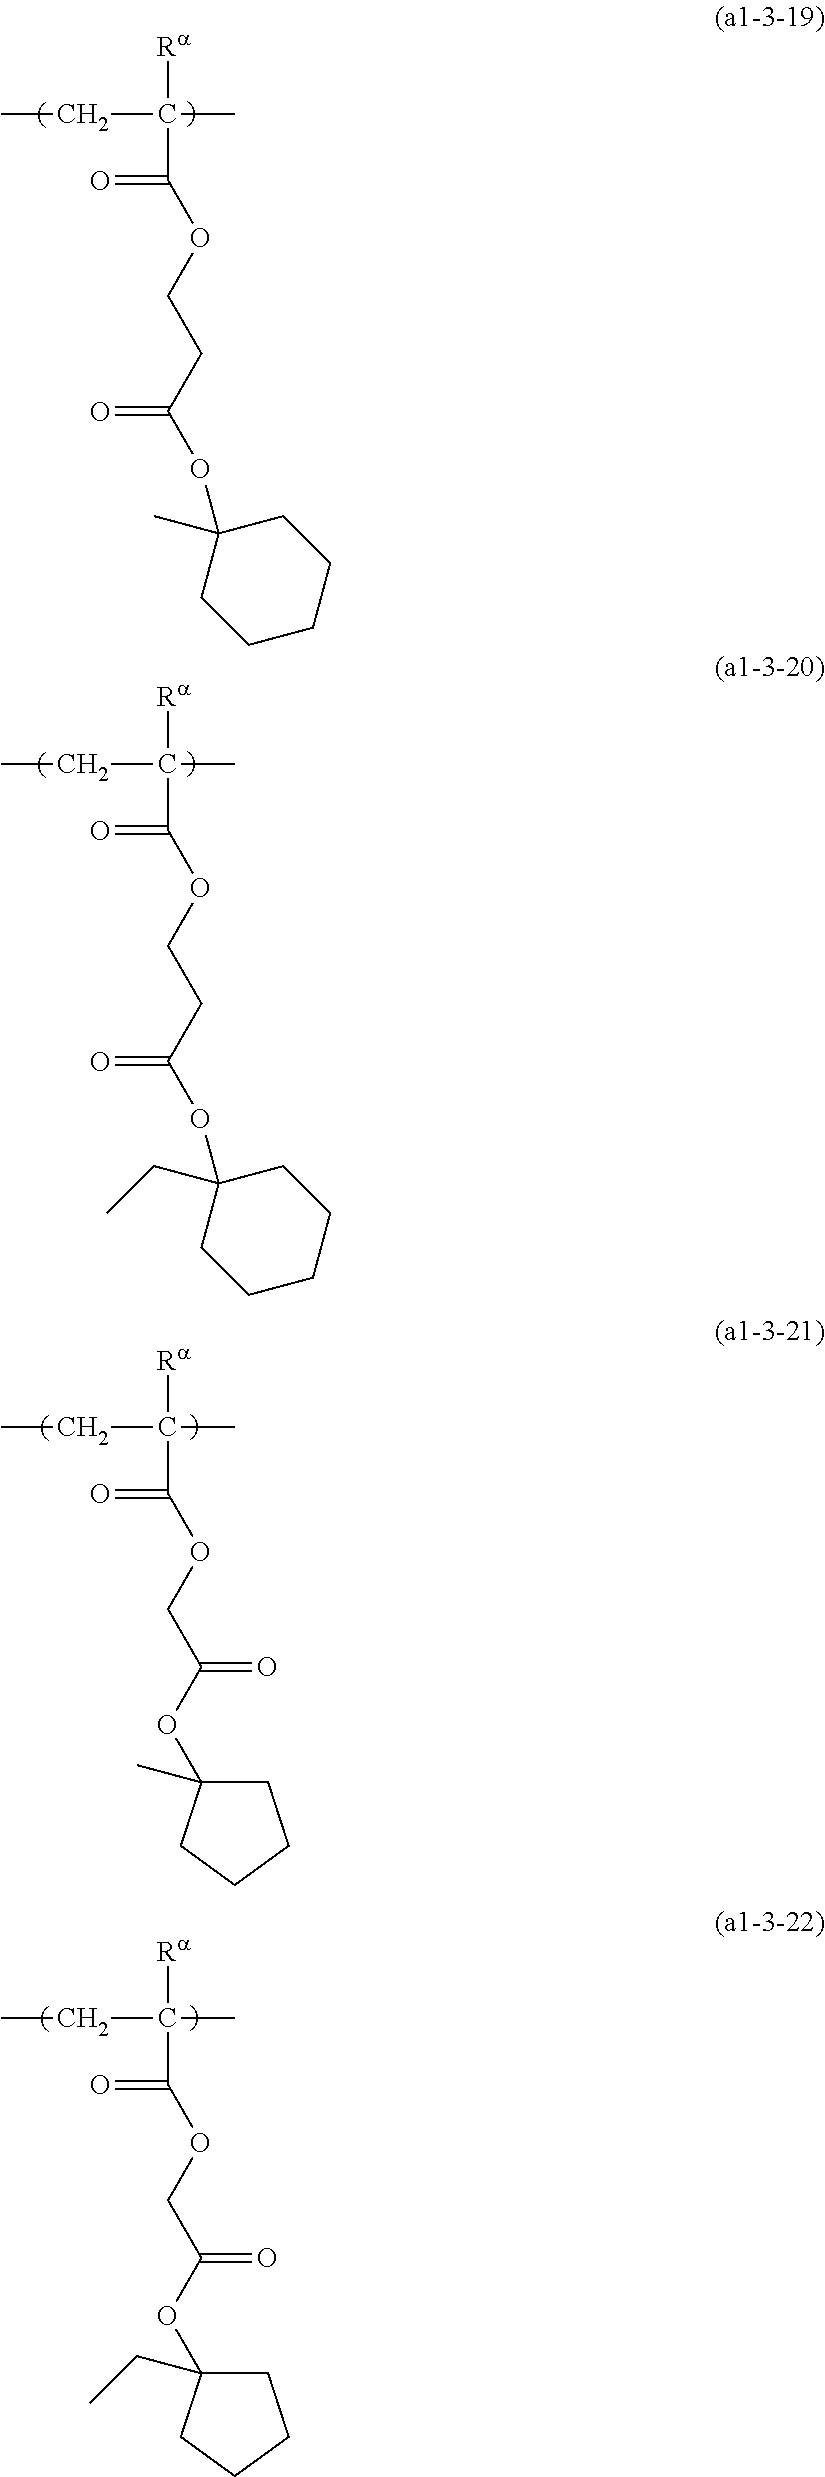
[Ra]C(CC)(C)C(=O)OCCC(OC1(C)CCCCC1)=O.[Ra]C(CC)(C)C(=O)OCCC(OC1(CC)CCCCC1)=O.[Ra]C(CC)(C)C(=O)OCC(=O)OC1(C)CCCC1.[Ra]C(CC)(C)C(=O)OCC(=O)OC1(CC)CCCC1
